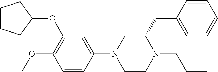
C1CCC(OC2=C(OC)C=CC(N3CCN(CCC)C(CC4=CC=CC=C4)C3)=C2)C1
